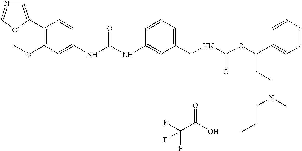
C1=C(C2=C(OC)C=C(NC(NC3=CC(CNC(OC(C4=CC=CC=C4)CCN(C)CCC)=O)=CC=C3)=O)C=C2)OC=N1.C(C(O)=O)(F)(F)F
